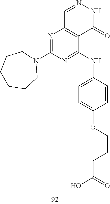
C1=NNC(=O)C2=C1N=C(N1CCCCCC1)N=C2NC1=CC=C(OCCCC(O)=O)C=C1
